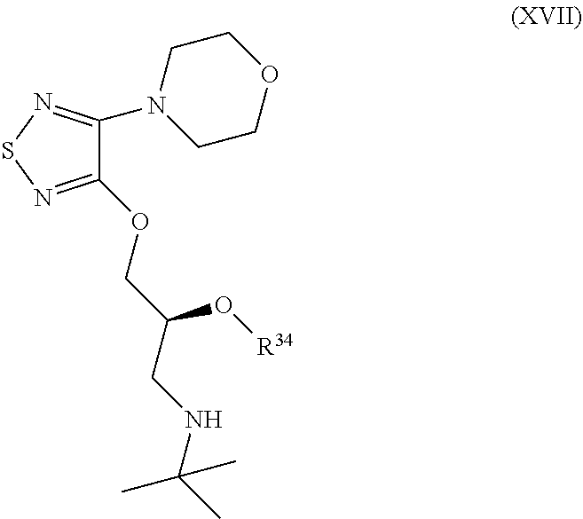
C1(OCC(O[R34])CNC(C)(C)C)=NSN=C1N1CCOCC1
